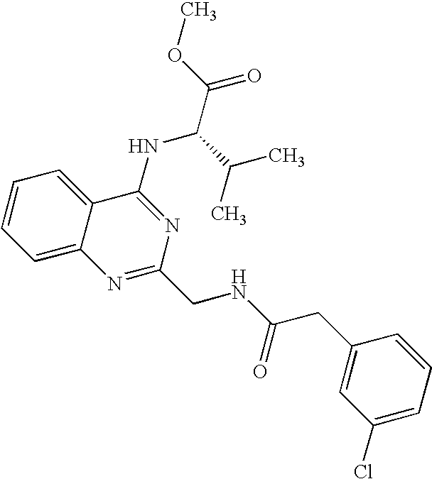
C1=CC=C2C(=C1)C(NC(C(C)C)C(=O)OC)=NC(CNC(CC1=CC(Cl)=CC=C1)=O)=N2
